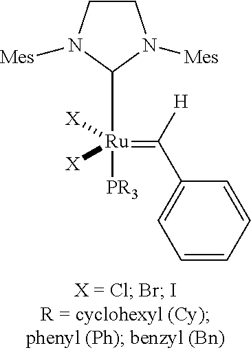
C1=CC=CC(C([H])=[Ru]([PR3])(C2N([Mes])CCN2[Mes])([X])[X])=C1
